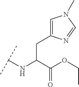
C(C(C(OCC)=O)NC(C)C)C1=CN(C)C=N1
